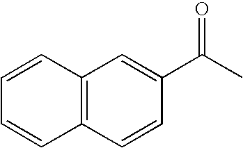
C12=C(C=CC(C(C)=O)=C1)C=CC=C2
